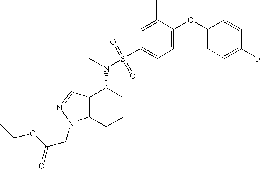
C1(OC2=CC=C(S(N(C)C3C4=C(CCC3)N(CC(=O)OCC)N=C4)(=O)=O)C=C2C)=CC=C(F)C=C1
